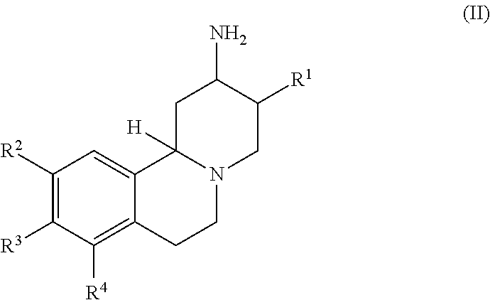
C1([R2])=C([R3])C([R4])=C2C(=C1)C1([H])N(CC2)CC([R1])C(N)C1
